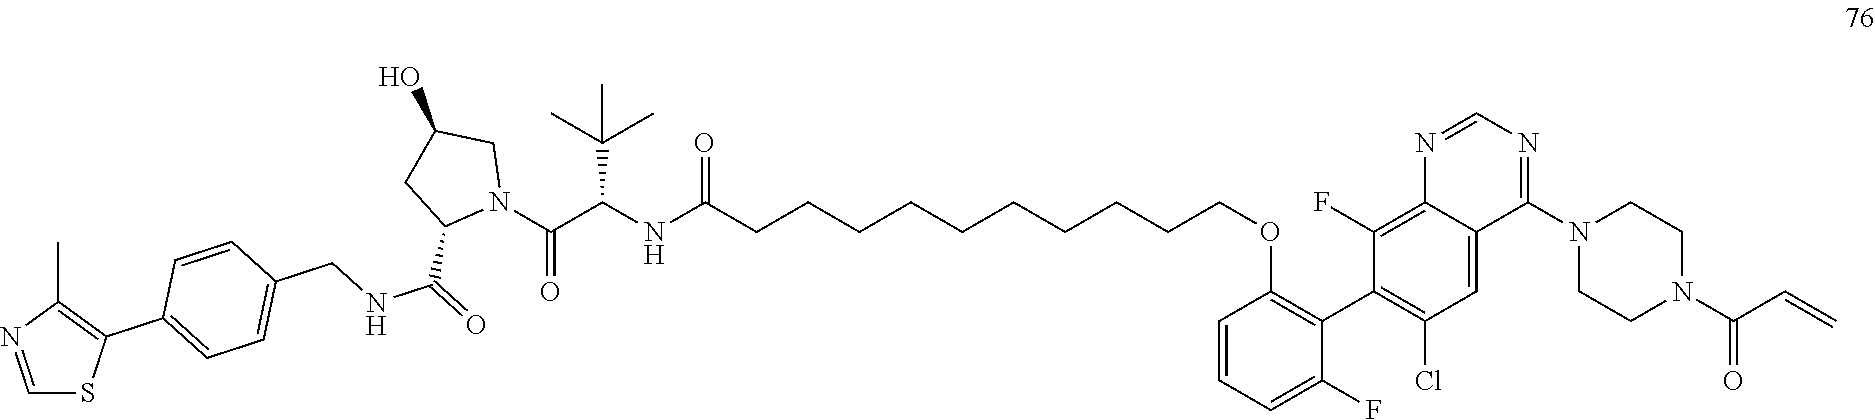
C(=C)C(=O)N1CCN(C2=NC=NC3=C(F)C(C4=C(OCCCCCCCCCCC(NC(C(C)(C)C)C(N5C(C(NCC6=CC=C(C7=C(C)N=CS7)C=C6)=O)CC(O)C5)=O)=O)C=CC=C4F)=C(Cl)C=C23)CC1
